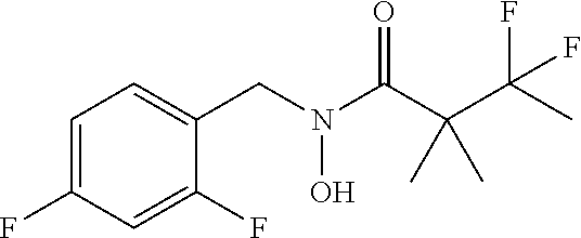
C1=C(F)C=C(F)C(CN(C(C(C(C)(F)F)(C)C)=O)O)=C1
